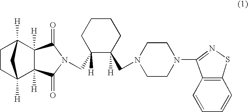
C1CC2([H])C3([H])C([H])(C1([H])C2)C(=O)N(CC1([H])C([H])(CN2CCN(C4=NSC5=C4C=CC=C5)CC2)CCCC1)C3=O
